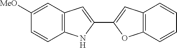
C12=C(C=C([MeO])C=C1)C=C(C1=CC3=C(O1)C=CC=C3)N2
